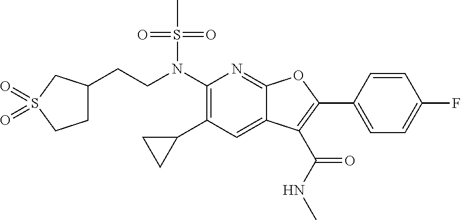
N(C1=C(C2CC2)C=C2C(=N1)OC(C1=CC=C(F)C=C1)=C2C(NC)=O)(S(C)(=O)=O)CCC1CCS(=O)(=O)C1
